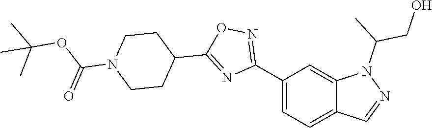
C12=CC=C(C3=NOC(C4CCN(C(OC(C)(C)C)=O)CC4)=N3)C=C1N(C(CO)C)N=C2
